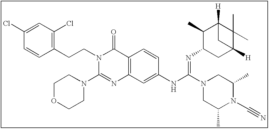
C1(Cl)=CC(Cl)=C(CCN2C(N3CCOCC3)=NC3=C(C2=O)C=CC(NC(=NC2CC4([H])C(C)(C)C([H])(C2C)C4)N2CC(C)N(C#N)C(C)C2)=C3)C=C1
